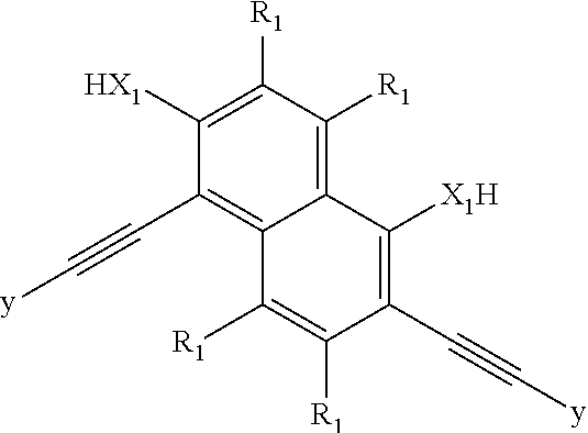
C1([HX1])=C([R1])C([R1])=C2C(=C1C#C[y])C([R1])=C([R1])C(C#C[y])=C2[X1H]
